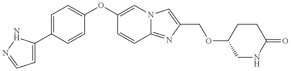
C1=C(C2=CC=C(OC3=CN4C(=NC(COC5CNC(=O)CC5)=C4)C=C3)C=C2)NN=C1
